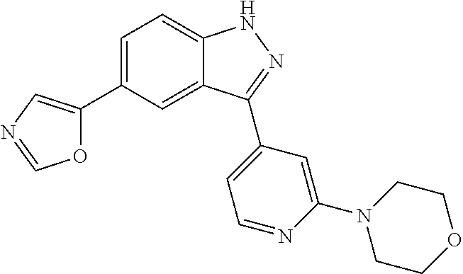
C1=C(C2=CN=CO2)C=C2C(=C1)NN=C2C1=CC=NC(N2CCOCC2)=C1
